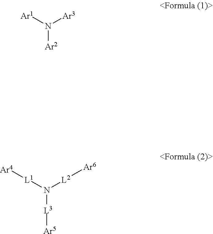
[Ar1]N([Ar3])[Ar2].[L1](N([L2][Ar6])[L3][Ar5])[Ar4]
